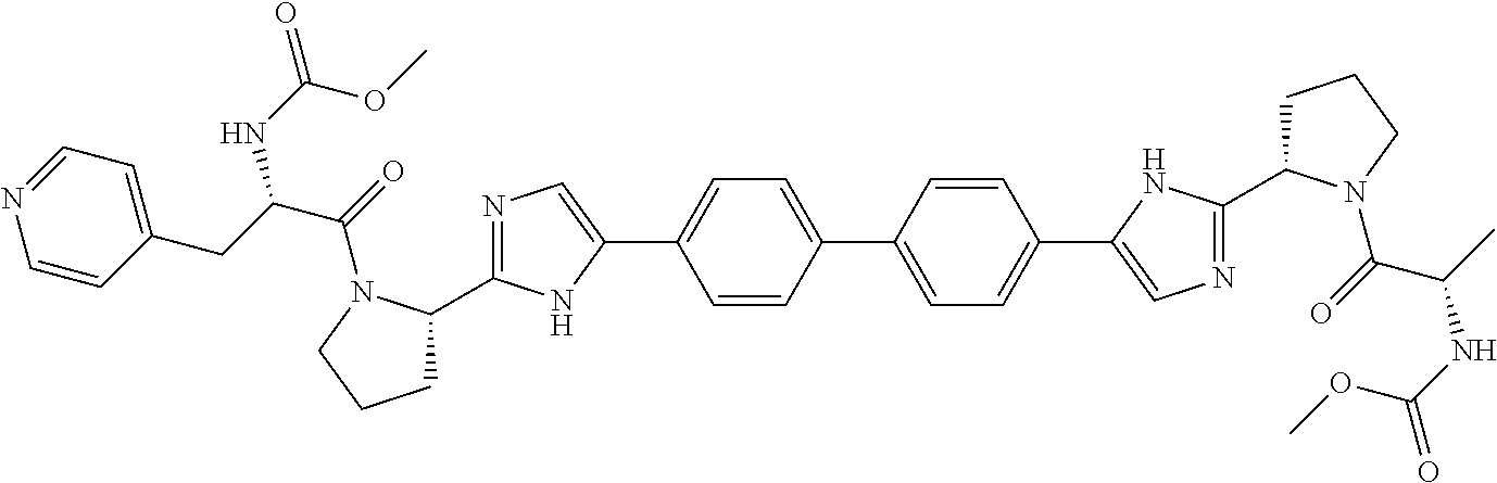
C1=CC(C2=CC=C(C3=CN=C(C4CCCN4C(=O)C(C)NC(=O)OC)N3)C=C2)=CC=C1C1=CN=C(C2CCCN2C(=O)C(CC2=CC=NC=C2)NC(OC)=O)N1
